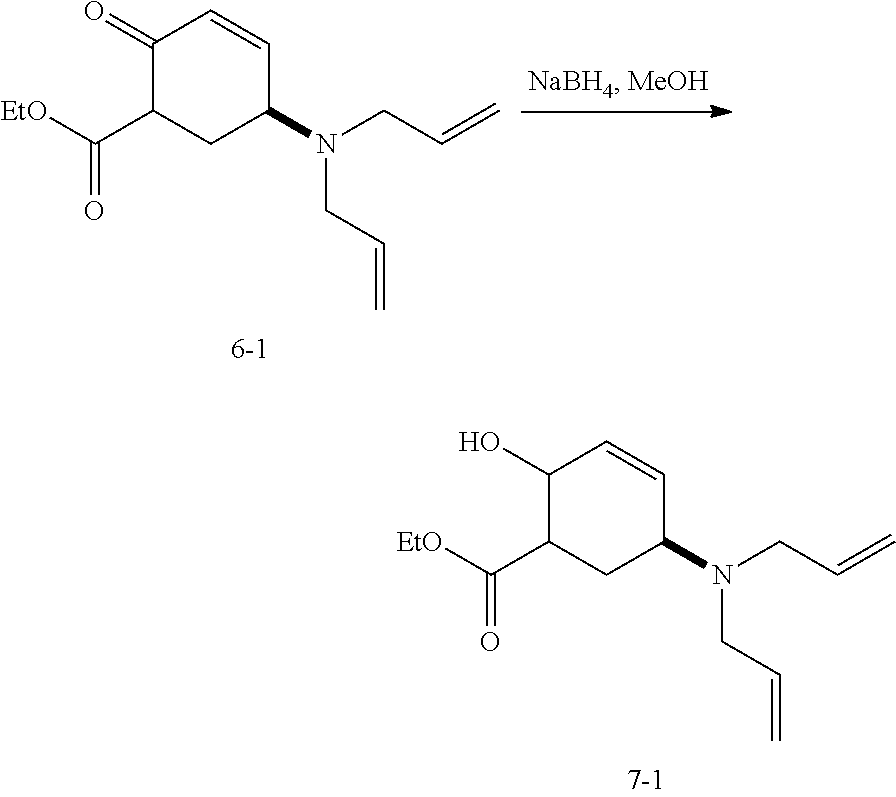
[EtO]C(C1CC(N(CC=C)CC=C)C=CC1O)=O.[EtO]C(C1CC(N(CC=C)CC=C)C=CC1=O)=O
